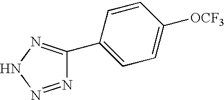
N1=NNN=C1C1=CC=C([OCF3])C=C1
